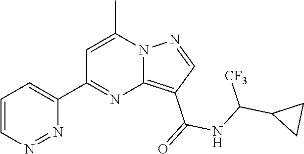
C12=C(C(=O)NC(C3CC3)[CF3])C=NN1C(C)=CC(C1=CC=CN=N1)=N2
